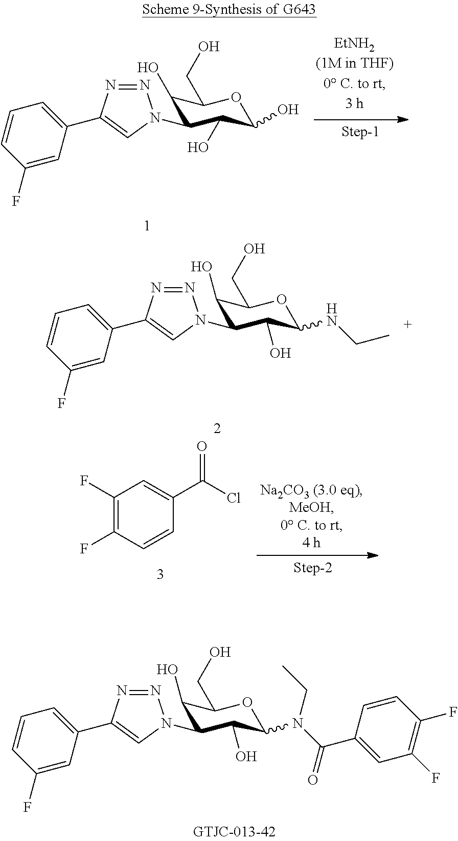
C1(O)C(N2N=NC(C3=CC=CC(F)=C3)=C2)C(O)C(N(C(C2=CC(F)=C(F)C=C2)=O)CC)OC1CO.C1(O)C(N2N=NC(C3=CC=CC(F)=C3)=C2)C(O)C(O)OC1CO.C1(O)C(N2N=NC(C3=CC=CC(F)=C3)=C2)C(O)C(NCC)OC1CO.C1(F)=C(F)C=CC(C(Cl)=O)=C1
